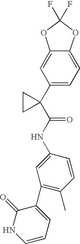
C12=CC(C3(C(NC4=CC(C5=CC=CNC5=O)=C(C)C=C4)=O)CC3)=CC=C1OC(F)(F)O2
